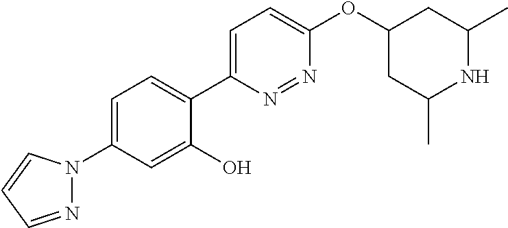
C1=C(N2N=CC=C2)C=C(O)C(C2=CC=C(OC3CC(C)NC(C)C3)N=N2)=C1
